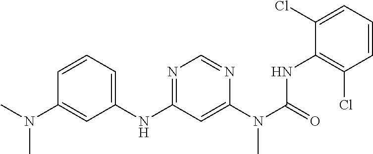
C1(N(C)C)=CC(NC2=NC=NC(N(C(=O)NC3=C(Cl)C=CC=C3Cl)C)=C2)=CC=C1
